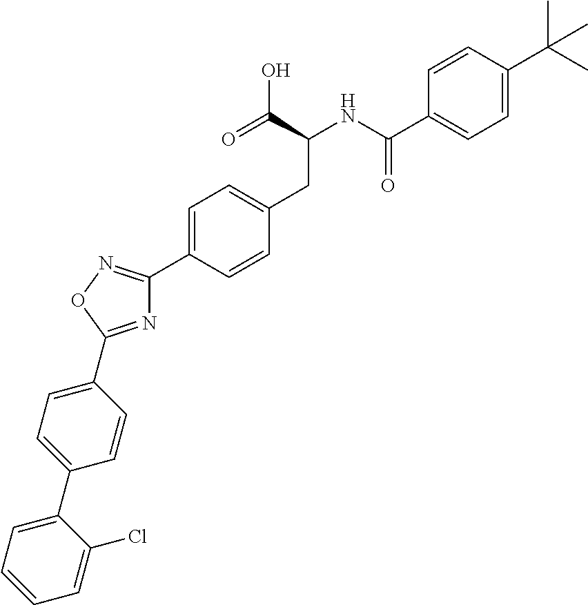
C1=CC(C(NC(CC2=CC=C(C3=NOC(C4=CC=C(C5=CC=CC=C5Cl)C=C4)=N3)C=C2)C(=O)O)=O)=CC=C1C(C)(C)C
